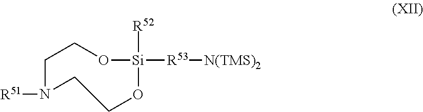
O1[Si]([R53][N(TMS)2])([R52])OCCN([R51])CC1
